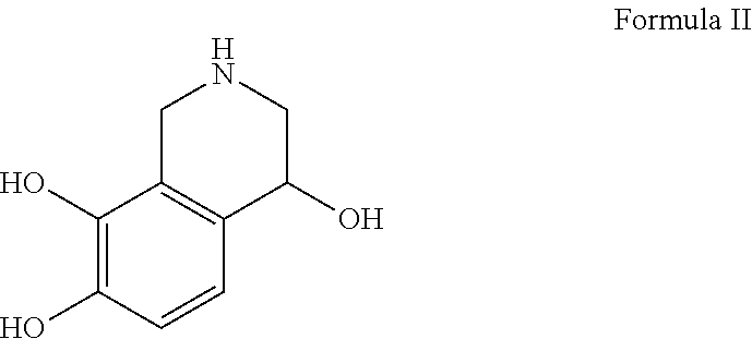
C1(O)=C(O)C=CC2=C1CNCC2O
